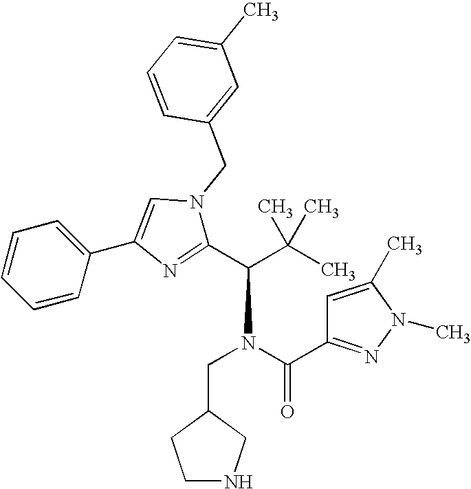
C1(C(C(C)(C)C)N(C(C2=NN(C)C(C)=C2)=O)CC2CCNC2)=NC(C2=CC=CC=C2)=CN1CC1=CC(C)=CC=C1
